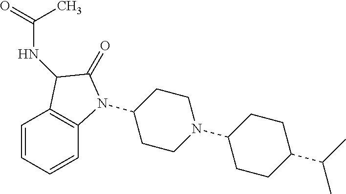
C1(N2C3=C(C=CC=C3)C(NC(C)=O)C2=O)CCN(C2CCC(C(C)C)CC2)CC1
